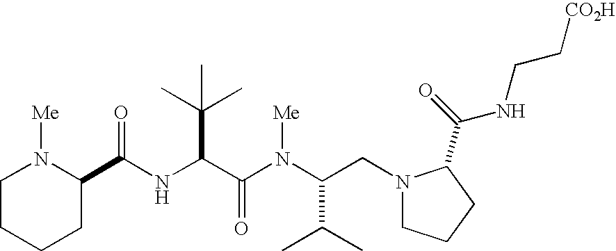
N(C(C(N(C(CN1CCCC1C(=O)NCC[CO2H])C(C)C)[Me])=O)C(C)(C)C)C(=O)C1N([Me])CCCC1
